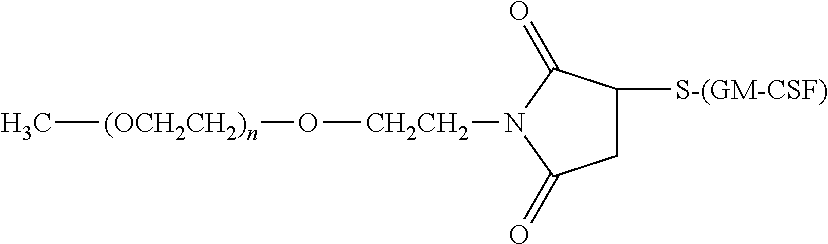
C[(OCH2CH2)n]O[CH2CH2]N1C(=O)CC([S-(GM-CSF)])C1=O
